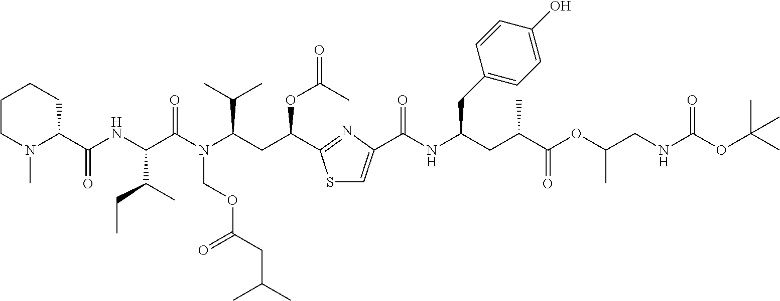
C1CN(C)C(C(NC(C(N(C(CC(OC(C)=O)C2=NC(C(=O)NC(CC3=CC=C(O)C=C3)CC(C)C(=O)OC(C)CNC(=O)OC(C)(C)C)=CS2)C(C)C)COC(CC(C)C)=O)=O)C(C)CC)=O)CC1
